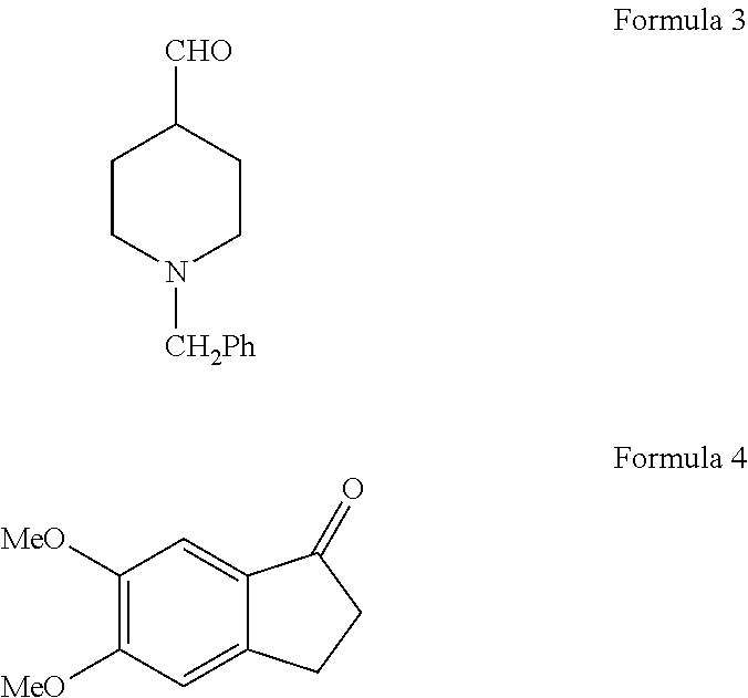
C1CN([CH2Ph])CCC1[CHO].C1([MeO])=C([MeO])C=C2C(=C1)C(=O)CC2
